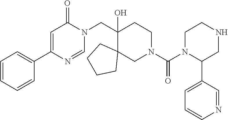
C1(CN2C(=O)C=C(C3=CC=CC=C3)N=C2)(O)C2(CN(C(N3C(C4=CC=CN=C4)CNCC3)=O)CC1)CCCC2
